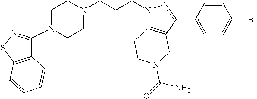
C1CN(CCCN2C3=C(C(C4=CC=C(Br)C=C4)=N2)CN(C(=O)N)CC3)CCN1C1=NSC2=C1C=CC=C2
